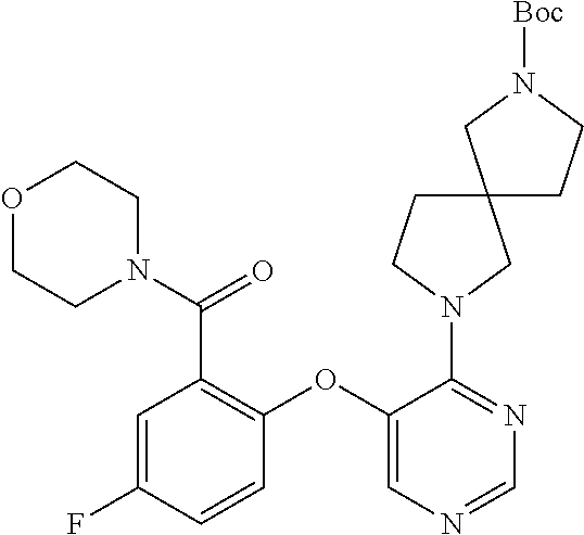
C1=NC=C(OC2=C(C(N3CCOCC3)=O)C=C(F)C=C2)C(N2CC3(CC2)CN([Boc])CC3)=N1
